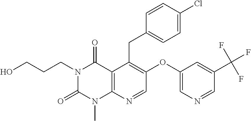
C1=CC(Cl)=CC=C1CC1=C(OC2=CN=CC(C(F)(F)F)=C2)C=NC2=C1C(=O)N(CCCO)C(=O)N2C
